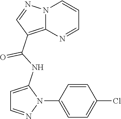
N12C(=C(C(NC3=CC=NN3C3=CC=C(Cl)C=C3)=O)C=N1)N=CC=C2
